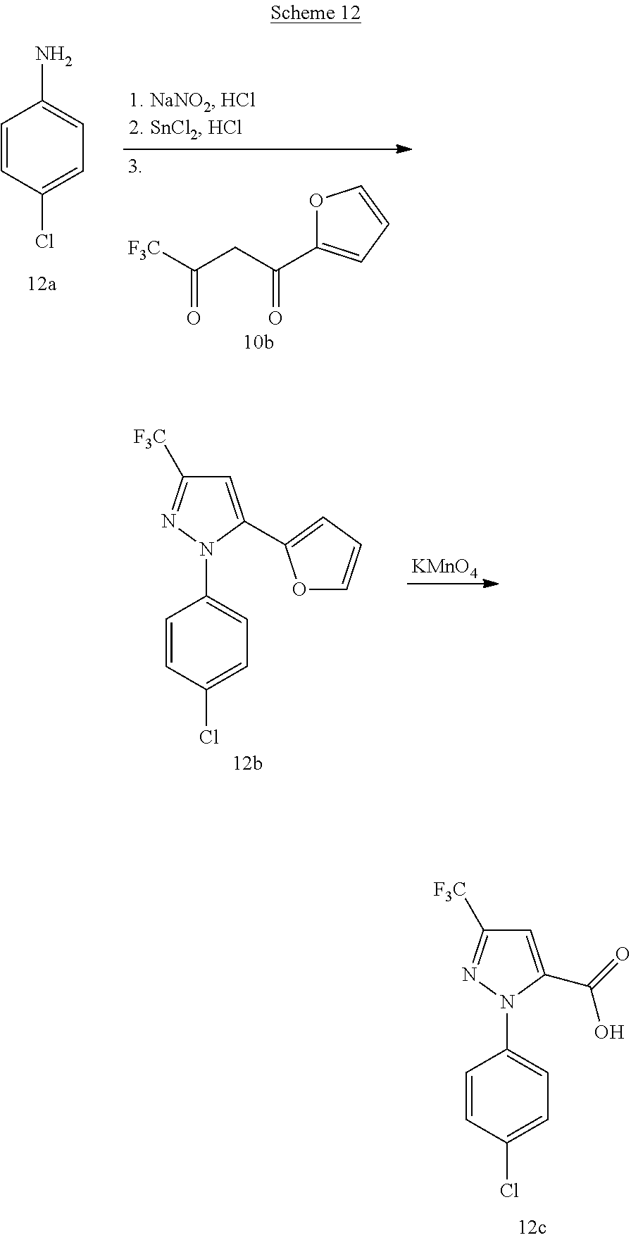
C1=CC(Cl)=CC=C1N.O1C(C(CC([F3C])=O)=O)=CC=C1.C1=C(Cl)C=CC(N2C(C3=CC=CO3)=CC([F3C])=N2)=C1.[KMnO4].C1=C(Cl)C=CC(N2C(C(=O)O)=CC([F3C])=N2)=C1
